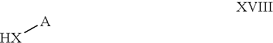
[HX][A]
